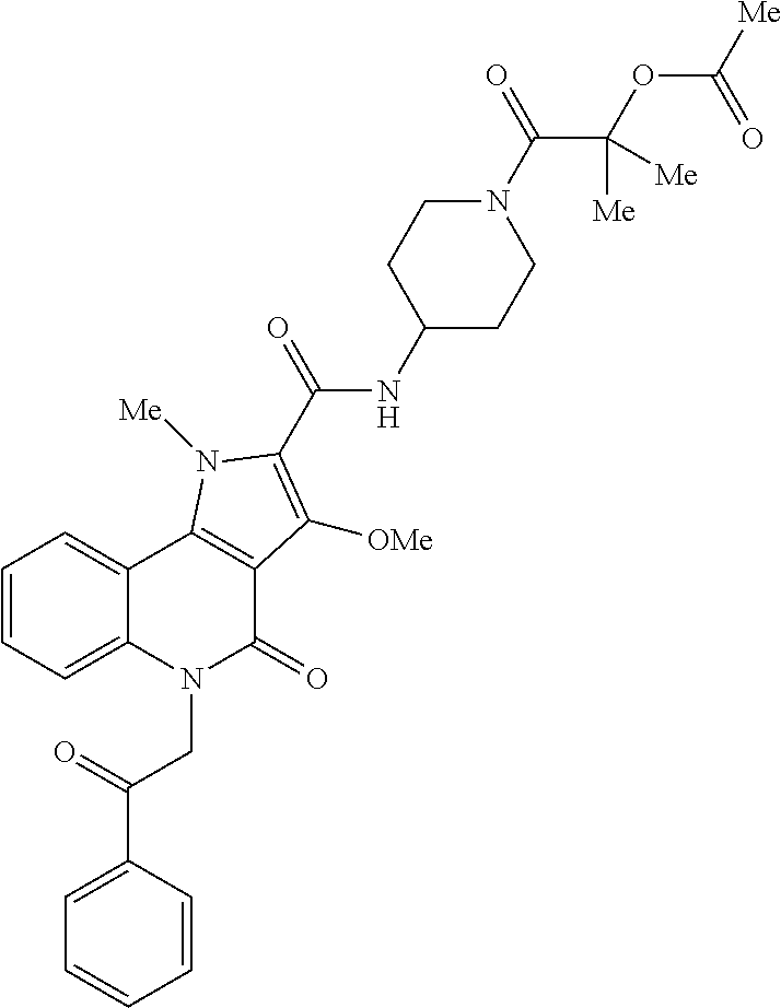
C1(C(=O)CN2C(=O)C3=C(C4=CC=CC=C24)N([Me])C(C(NC2CCN(C(=O)C([Me])(OC([Me])=O)[Me])CC2)=O)=C3[OMe])=CC=CC=C1
